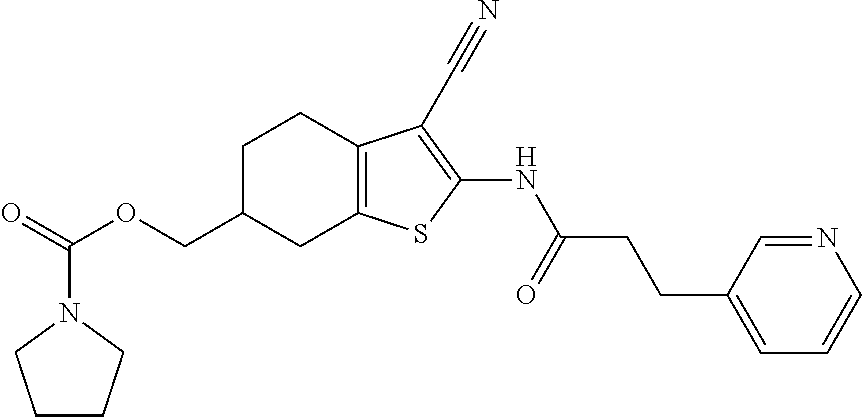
O(CC1CC2=C(CC1)C(C#N)=C(NC(CCC1=CC=CN=C1)=O)S2)C(=O)N1CCCC1
